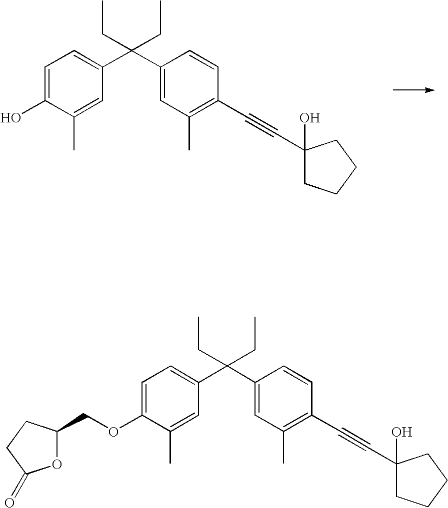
C1=C(O)C(C)=CC(C(C2=CC(C)=C(C#CC3(O)CCCC3)C=C2)(CC)CC)=C1.C1=C(OCC2OC(=O)CC2)C(C)=CC(C(C2=CC(C)=C(C#CC3(O)CCCC3)C=C2)(CC)CC)=C1
